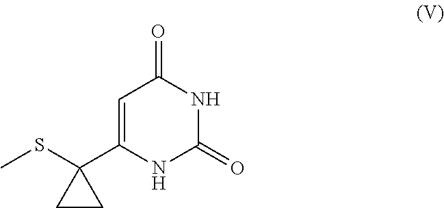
C1=C(C2(SC)CC2)NC(=O)NC1=O
